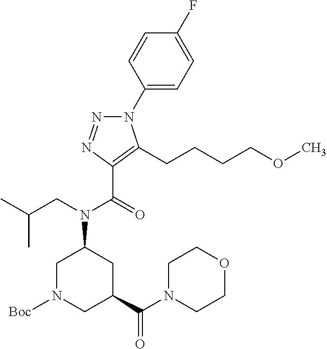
C1(N2N=NC(C(=O)N(CC(C)C)C3CN([Boc])CC(C(N4CCOCC4)=O)C3)=C2CCCCOC)=CC=C(F)C=C1
